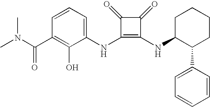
CN(C(C1=C(O)C(NC2=C(NC3C(C4=CC=CC=C4)CCCC3)C(=O)C2=O)=CC=C1)=O)C
